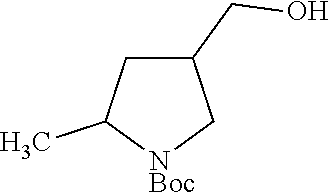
C1(CO)CC(C)[NBoc]C1
